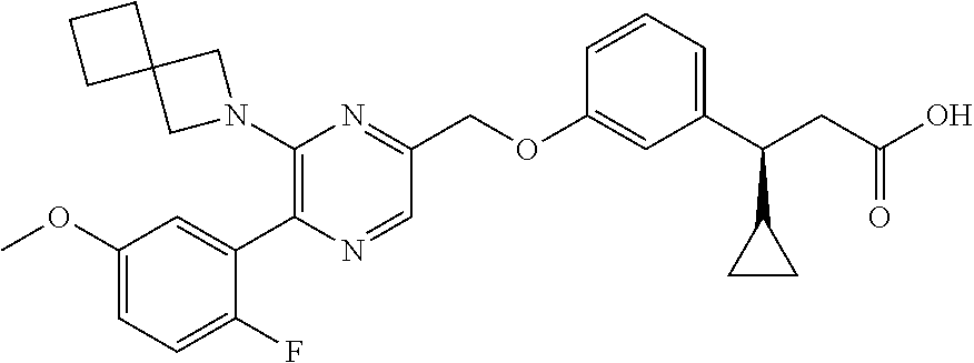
C1(OC)=CC=C(F)C(C2=C(N3CC4(C3)CCC4)N=C(COC3=CC(C(CC(O)=O)C4CC4)=CC=C3)C=N2)=C1
